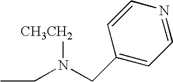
C(N(CC1=CC=NC=C1)[CH3CH2])C
